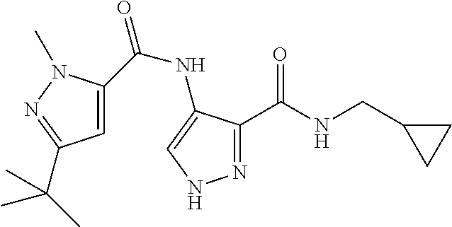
N1=C(C(NCC2CC2)=O)C(NC(=O)C2=CC(C(C)(C)C)=NN2C)=CN1
